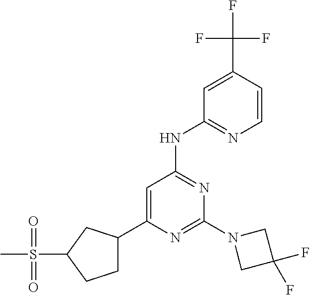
C1(C2CCC(S(C)(=O)=O)C2)=CC(NC2=NC=CC(C(F)(F)F)=C2)=NC(N2CC(F)(F)C2)=N1
